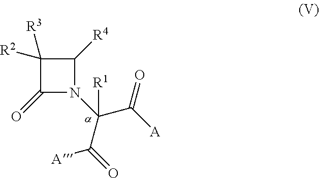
C1([R3])([R2])C(=O)N(C(C([A])=O)([R1])C(=O)[A])C1[R4]
